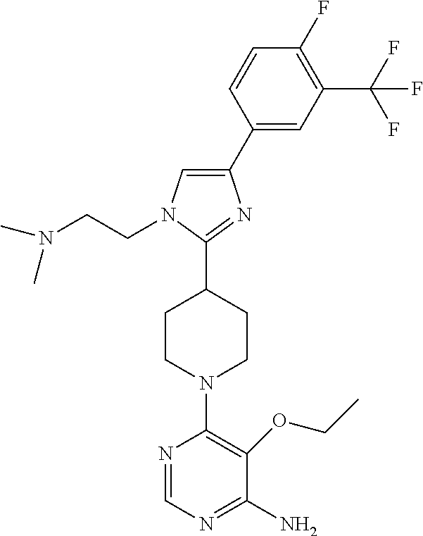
C1(C2CCN(C3=C(OCC)C(N)=NC=N3)CC2)=NC(C2=CC(C(F)(F)F)=C(F)C=C2)=CN1CCN(C)C
